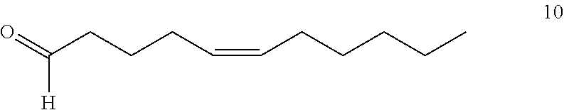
C(CCCC=CCCCCC)([H])=O
